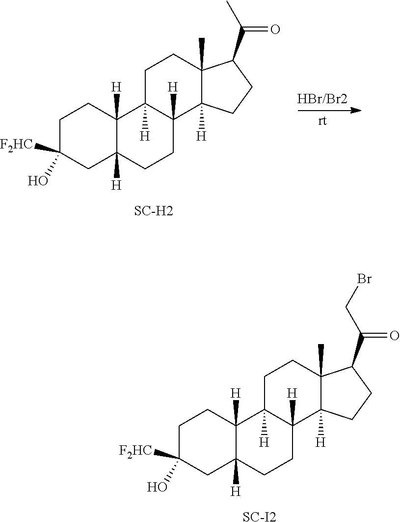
C1C(O)([F2HC])CC2([H])C([H])(C1)C1([H])C([H])(CC2)C2([H])C(C)(CC1)C(C(=O)C)CC2.[SC-H2].C1C(O)([F2HC])CC2([H])C([H])(C1)C1([H])C([H])(CC2)C2([H])C(C)(CC1)C(C(=O)CBr)CC2.[SC-I2]
